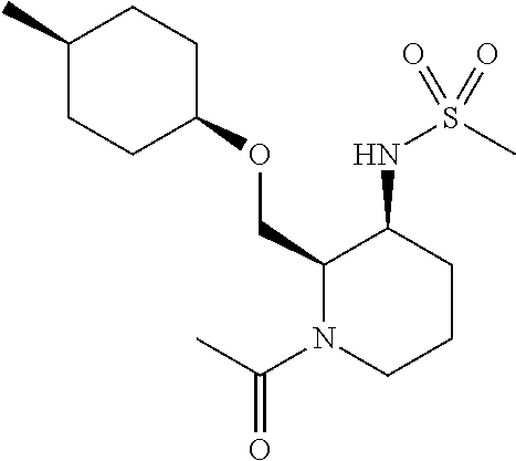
C1(COC2CCC(C)CC2)N(C(C)=O)CCCC1NS(C)(=O)=O
